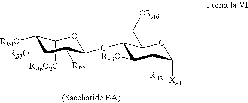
C1([RB6O2C])C([RB4O])C([RB3O])C([RB2])C(OC2C([RA3O])C([RA2])C([XA1])OC2C[ORA6])O1
